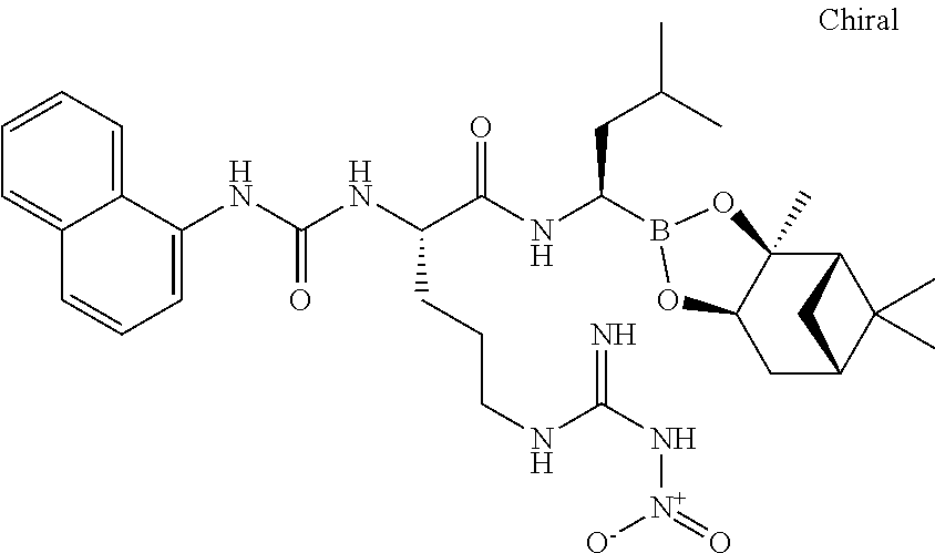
N(C(NC(C(NC(CC(C)C)B1OC2(C)C3C(C)(C)C(CC2O1)C3)=O)CCCNC(N[N+](=O)[O-])=N)=O)C1=CC=CC2=CC=CC=C12
